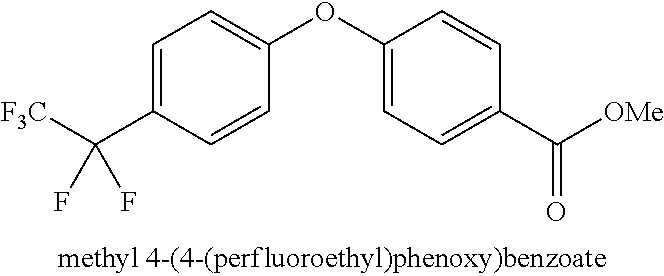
C1=C(C([F3C])(F)F)C=CC(OC2=CC=C(C([OMe])=O)C=C2)=C1
